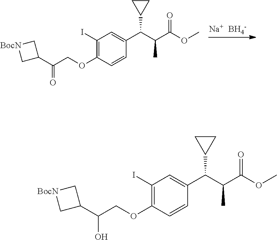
C(COC1=C(I)C=C(C(C(C(OC)=O)C)C2CC2)C=C1)(C1C[BocN]C1)=O.[Na+   BH4-].C(COC1=C(I)C=C(C(C(C(OC)=O)C)C2CC2)C=C1)(C1C[BocN]C1)O
